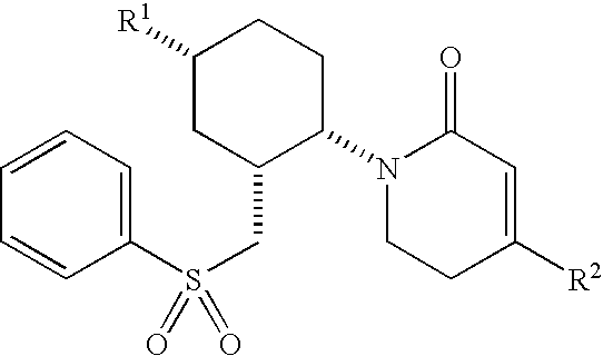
N1(C2CCC([R1])CC2CS(=O)(C2=CC=CC=C2)=O)CCC([R2])=CC1=O
